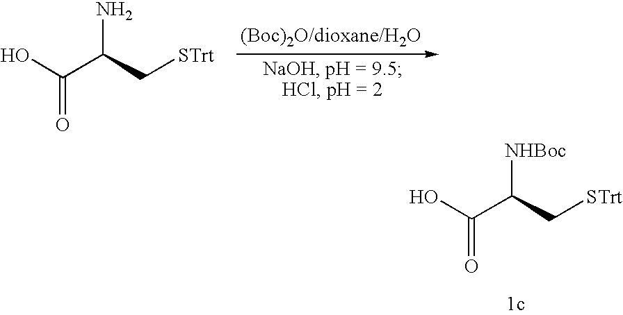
OC(C(C[STrt])N)=O.OC(C(C[STrt])[NHBoc])=O
